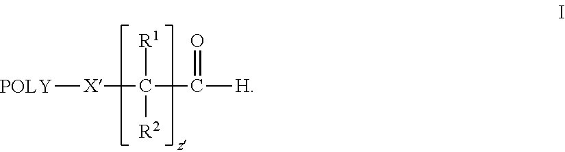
C(C(=O)[H])([X][POLY])([R1])[R2]
